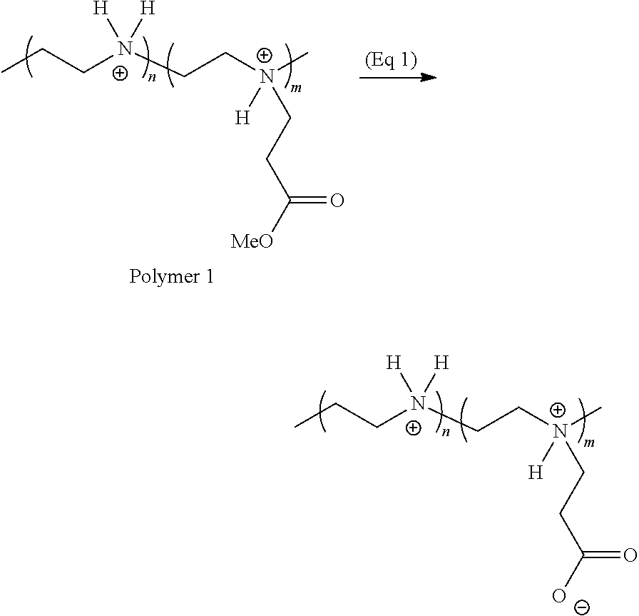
CCC[N+](CC[N+](C)([H])CCC([O-])=O)([H])[H].CCC[N+](CC[N+](C)([H])CCC([MeO])=O)([H])[H]
